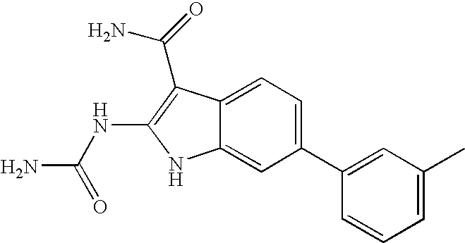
C1(C2=CC(C)=CC=C2)=CC=C2C(=C1)NC(NC(N)=O)=C2C(N)=O
